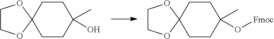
C1COC2(O1)CCC(C)(O)CC2.C1COC2(O1)CCC(C)(O[Fmoc])CC2
